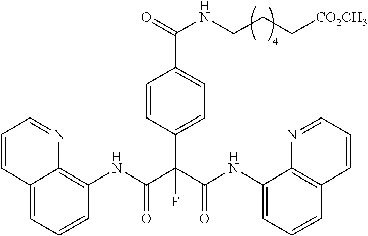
C12=CC=CC(NC(C(C(NC3=CC=CC4=C3N=CC=C4)=O)(C3=CC=C(C(=O)NCCC[CO2CH3])C=C3)F)=O)=C1N=CC=C2
